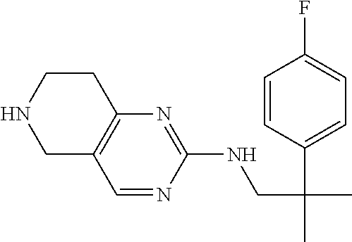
C12=C(N=C(NCC(C)(C3=CC=C(F)C=C3)C)N=C1)CCNC2
